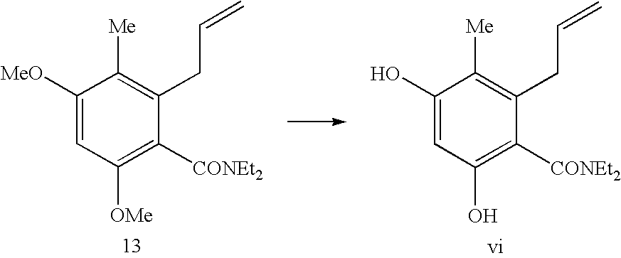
C1([MeO])=CC([OMe])=C([CONEt2])C(CC=C)=C1[Me].C1(O)=CC(O)=C([CONEt2])C(CC=C)=C1[Me]
